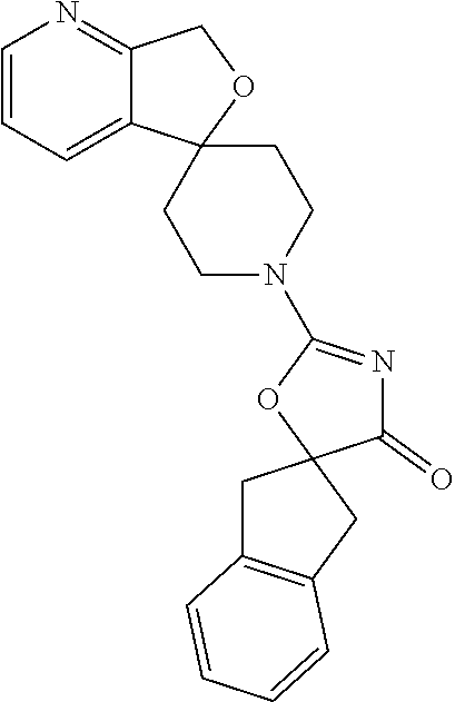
C1=CC=C2C(=N1)COC21CCN(C2=NC(=O)C3(CC4=C(C3)C=CC=C4)O2)CC1
